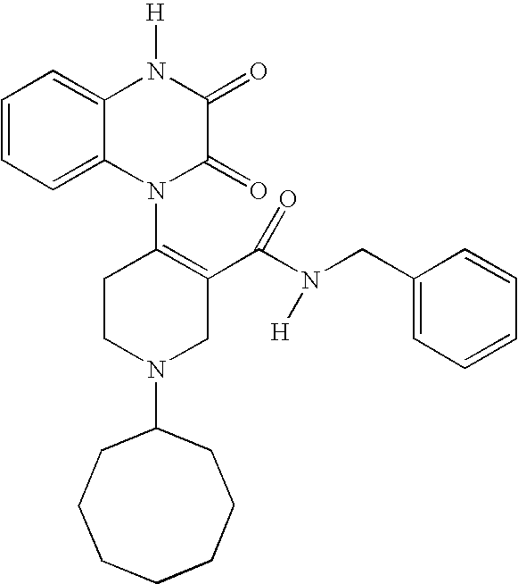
C1=CC=C2C(=C1)N([H])C(=O)C(=O)N2C1=C(C(N(CC2=CC=CC=C2)[H])=O)CN(C2CCCCCCC2)CC1
